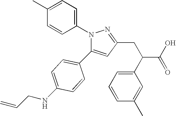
C1=C(C2=CC=C(NCC=C)C=C2)N(C2=CC=C(C)C=C2)N=C1CC(C1=CC=CC(C)=C1)C(O)=O
